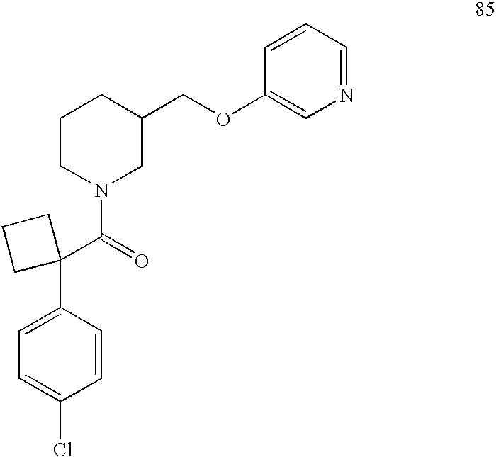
C1=C(C2(C(N3CC(COC4=CN=CC=C4)CCC3)=O)CCC2)C=CC(Cl)=C1
